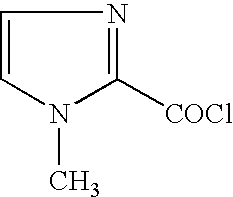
C1=CN(C)C([COCl])=N1
